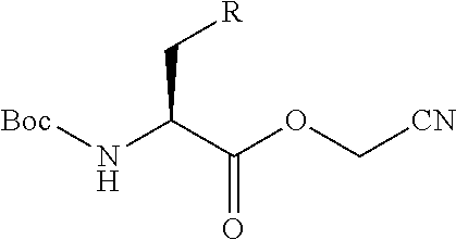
[Boc]NC(C(OC[CN])=O)C[R]
